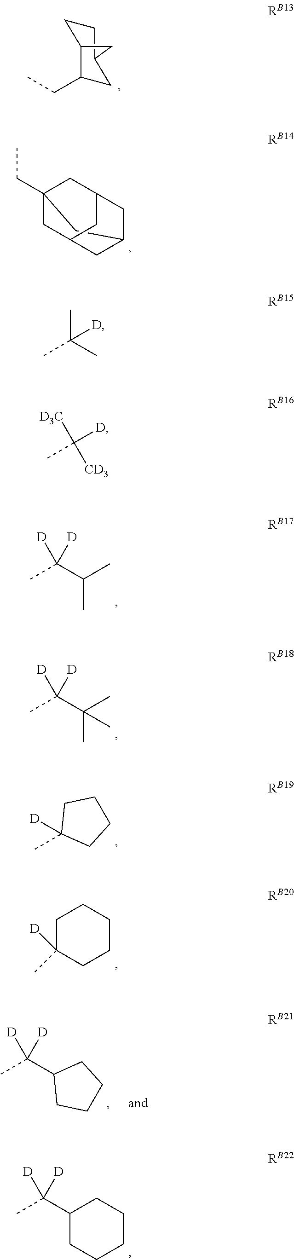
C1CC2C(CC)CC1C2.C12CC3(CC)CC(CC(C3)C1)C2.CC(C(C)C)([D])[D].CC(C(C)(C)C)([D])[D].CC1([D])CCCC1.C1C([D])(C)CCCC1.CC(C1CCCC1)([D])[D].CC(C1CCCCC1)([D])[D].CC(C)(C)[D].CC([CD3])([D3C])[D]
